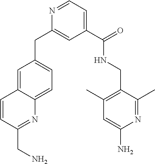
C1=C2C(=CC=C1CC1=CC(C(NCC3=C(C)C=C(N)N=C3C)=O)=CC=N1)N=C(CN)C=C2
